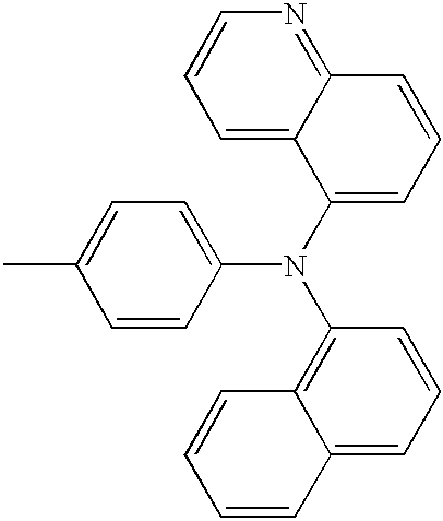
CC1=CC=C(N(C2=CC=CC3=NC=CC=C23)C2=C3C(=CC=C2)C=CC=C3)C=C1
